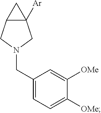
C1(CN2CC3([Ar])C(C2)C3)=CC=C([OMe])C([OMe])=C1
